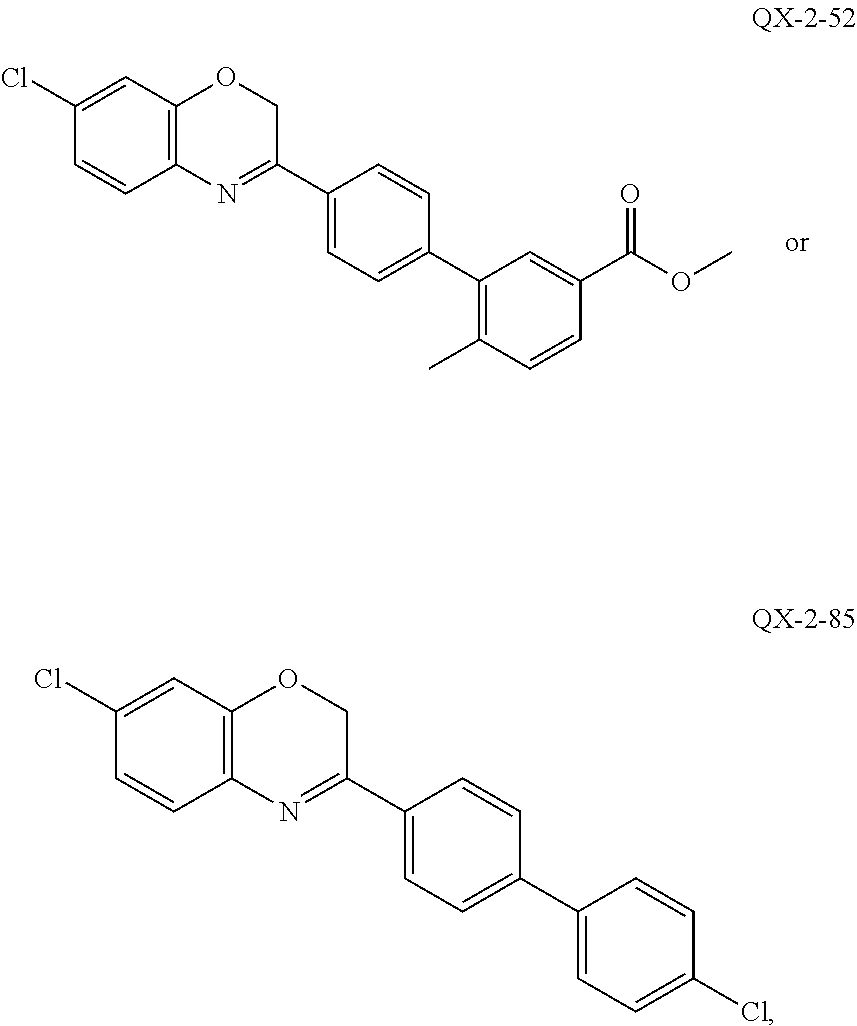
C1(Cl)=CC2=C(C=C1)N=C(C1=CC=C(C3=C(C)C=CC(C(OC)=O)=C3)C=C1)CO2.C1(Cl)=CC2=C(C=C1)N=C(C1=CC=C(C3=CC=C(Cl)C=C3)C=C1)CO2
